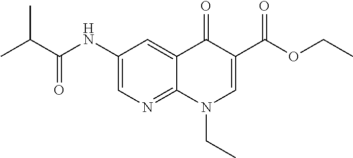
N(C1=CN=C2C(=C1)C(=O)C(C(OCC)=O)=CN2CC)C(=O)C(C)C
